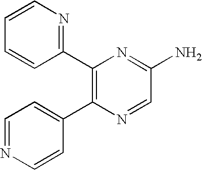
C1(C2=NC=CC=C2)=C(C2=CC=NC=C2)N=CC(N)=N1
